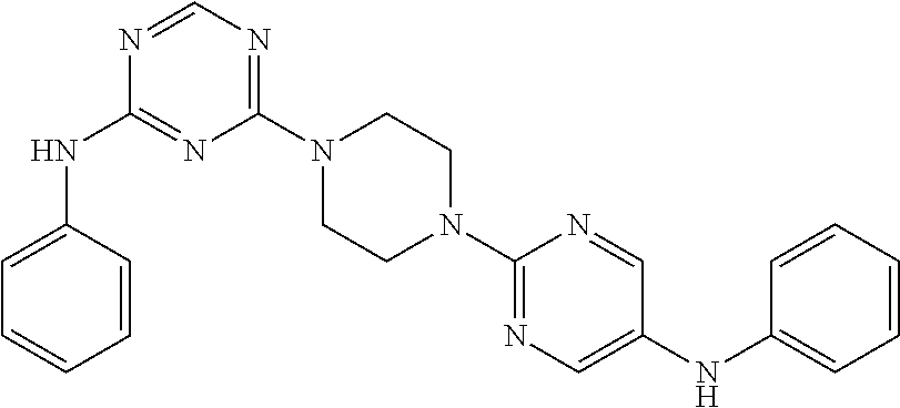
C1(N2CCN(C3=NC=C(NC4=CC=CC=C4)C=N3)CC2)=NC=NC(NC2=CC=CC=C2)=N1
